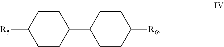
C1CC([R5])CCC1C1CCC([R6])CC1
